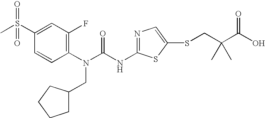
C1(S(C)(=O)=O)=CC(F)=C(N(C(NC2=NC=C(SCC(C(O)=O)(C)C)S2)=O)CC2CCCC2)C=C1
